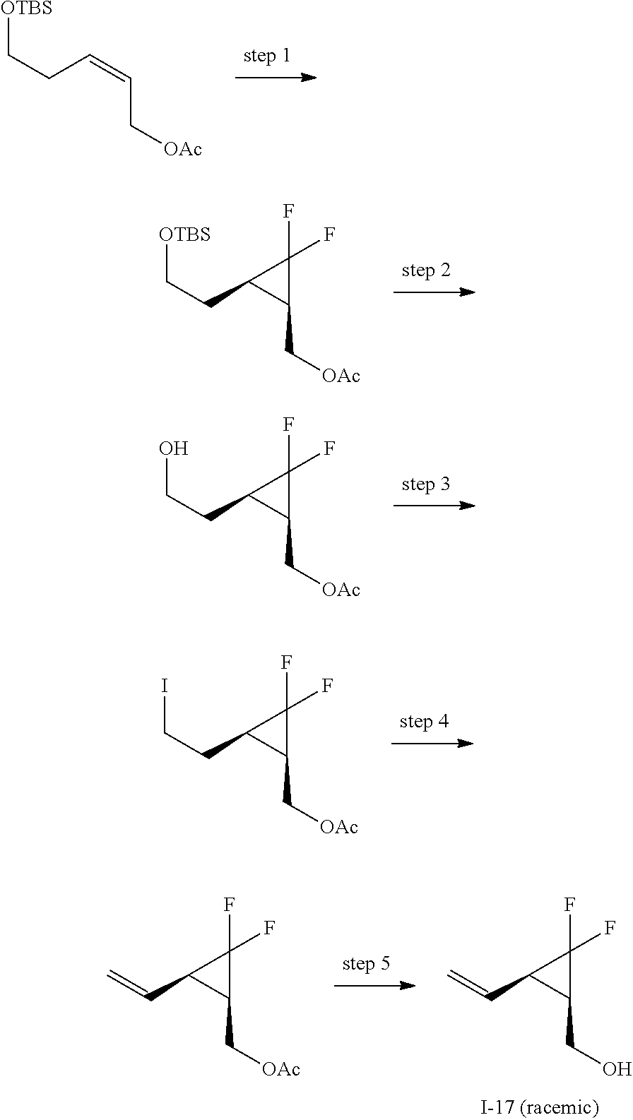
[OTBS]CCC=CC[OAc].[OTBS]CCC1C(C[OAc])C1(F)F.OCCC1C(C[OAc])C1(F)F.ICCC1C(C[OAc])C1(F)F.C=CC1C(CO)C1(F)F.C=CC1C(C[OAc])C1(F)F
